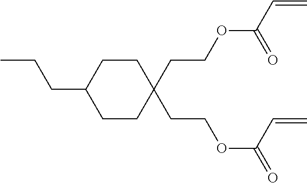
CCCC1CCC(CCOC(=O)C=C)(CCOC(=O)C=C)CC1
